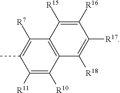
C1([R11])=C([R10])C2=C(C([R7])=C1C)C([R15])=C([R16])C([R17])=C2[R18]
